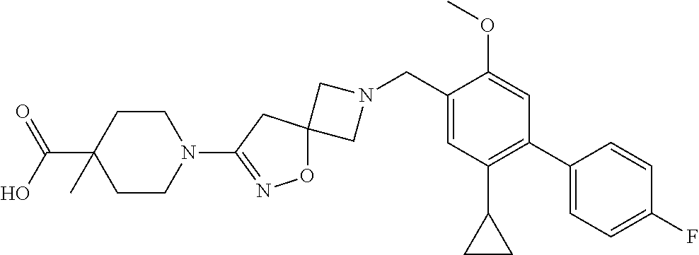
C1N(CC2=CC(C3CC3)=C(C3=CC=C(F)C=C3)C=C2OC)CC12ON=C(N1CCC(C(O)=O)(C)CC1)C2
